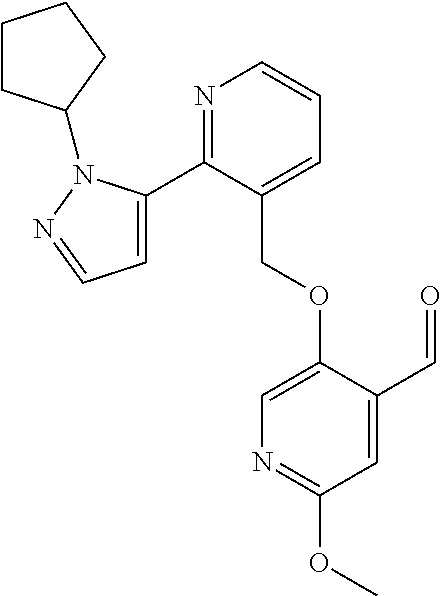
C1=C(C2=NC=CC=C2COC2=CN=C(OC)C=C2C=O)N(C2CCCC2)N=C1
